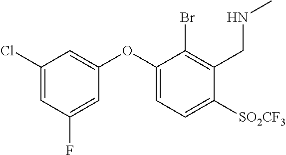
C1(Cl)=CC(F)=CC(OC2=CC=C([SO2CF3])C(CNC)=C2Br)=C1
